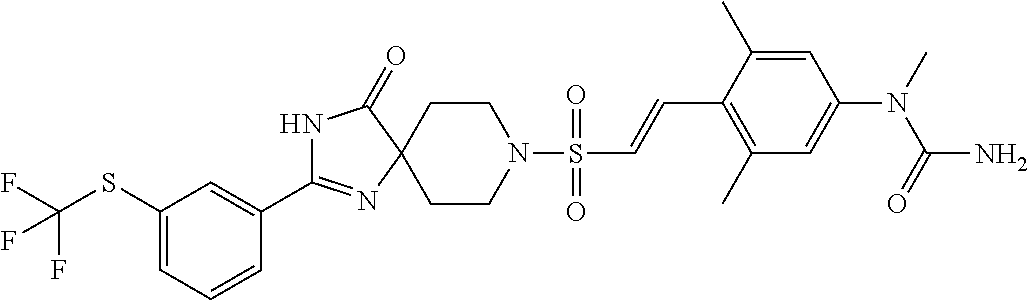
C1=C(C2=NC3(CCN(S(=O)(=O)C=CC4=C(C)C=C(N(C)C(=O)N)C=C4C)CC3)C(=O)N2)C=CC=C1SC(F)(F)F
